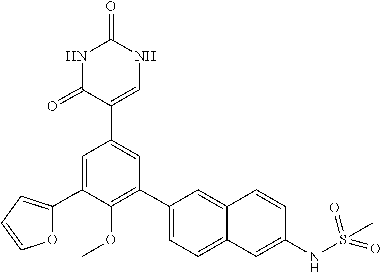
N1C(=O)C(C2=CC(C3=CC=C4C(=C3)C=CC(NS(C)(=O)=O)=C4)=C(OC)C(C3=CC=CO3)=C2)=CNC1=O
